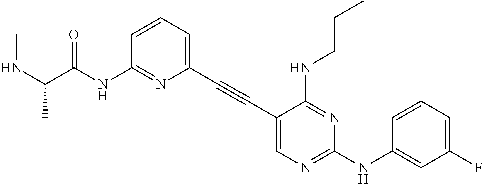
N1=C(NC(C(NC)C)=O)C=CC=C1C#CC1=CN=C(NC2=CC(F)=CC=C2)N=C1NCCC
